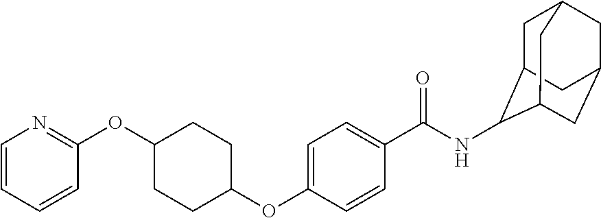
O(C1CCC(OC2=CC=C(C(NC3C4CC5CC(CC3C5)C4)=O)C=C2)CC1)C1=NC=CC=C1
